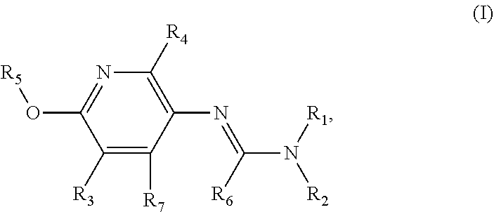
N1=C(O[R5])C([R3])=C([R7])C(N=C(N([R1])[R2])[R6])=C1[R4]
